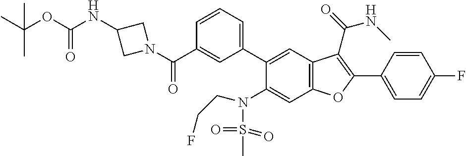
C1=CC(C2=C(C(=O)NC)C3=C(C=C(N(S(C)(=O)=O)CCF)C(C4=CC=CC(C(N5CC(NC(OC(C)(C)C)=O)C5)=O)=C4)=C3)O2)=CC=C1F
